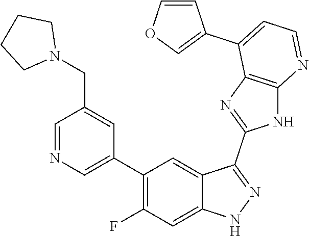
C1=NC=C(C2=C(F)C=C3C(=C2)C(C2=NC4=C(N2)N=CC=C4C2=COC=C2)=NN3)C=C1CN1CCCC1
